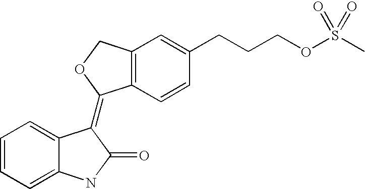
C1=CC=C2C(=C1)C(=C1C3=C(CO1)C=C(CCCOS(C)(=O)=O)C=C3)C(=O)N2
